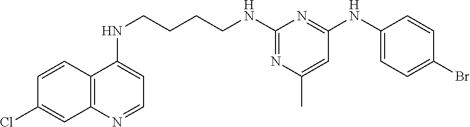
C1=CC2=C(C=C1Cl)N=CC=C2NCCCCNC1=NC(C)=CC(NC2=CC=C(Br)C=C2)=N1
